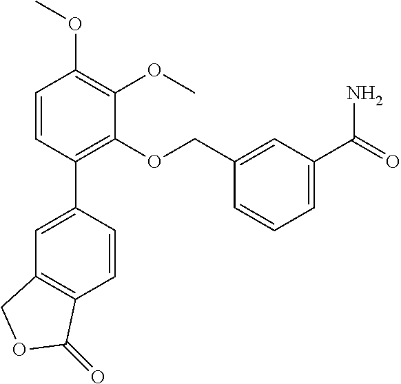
C1=CC(C2=C(OCC3=CC(C(=O)N)=CC=C3)C(OC)=C(OC)C=C2)=CC2=C1C(=O)OC2
